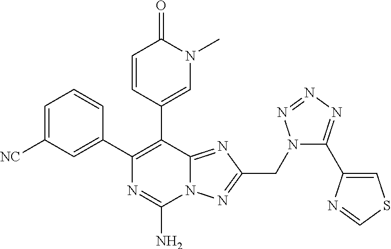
C1=C([NC])C=C(C2=C(C3=CN(C)C(=O)C=C3)C3=NC(CN4C(C5=CSC=N5)=NN=N4)=NN3C(N)=N2)C=C1
